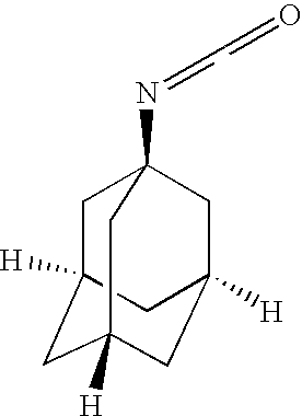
C1C2([H])CC3([H])CC([H])(CC1(N=CC=O)C3)C2
